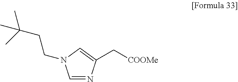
C1=NC(C[COOMe])=CN1CCC(C)(C)C
